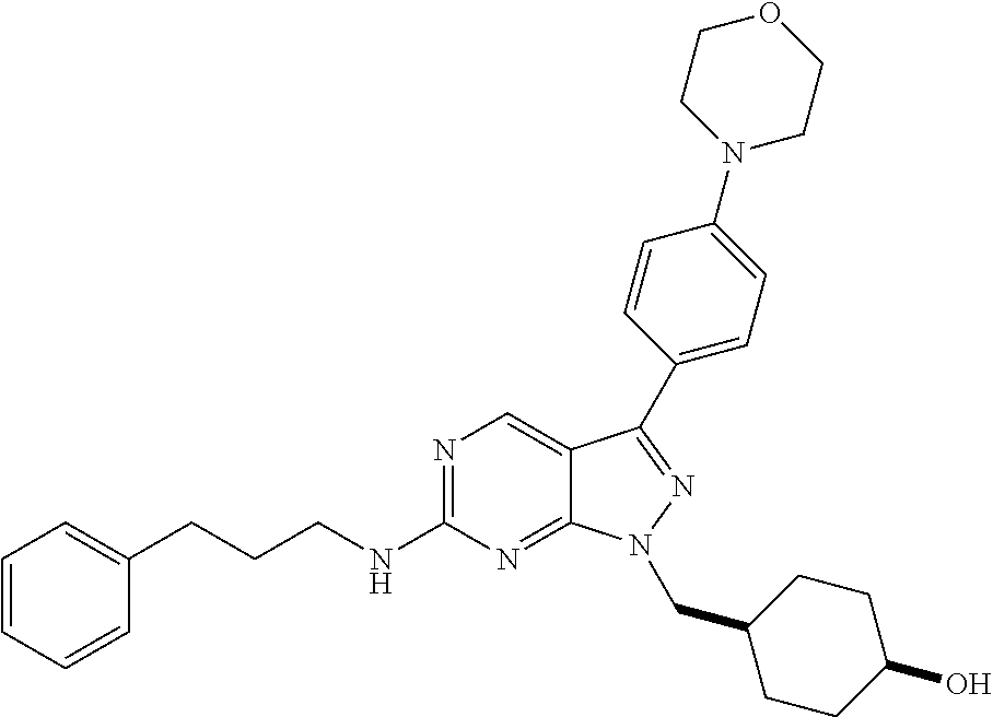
N1=C(NCCCC2=CC=CC=C2)N=C2C(=C1)C(C1=CC=C(N3CCOCC3)C=C1)=NN2CC1CCC(O)CC1
